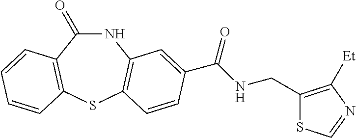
C1(=O)NC2=C(SC3=C1C=CC=C3)C=CC(C(NCC1=C([Et])N=CS1)=O)=C2
